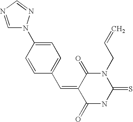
O=C1C(=CC2=CC=C(N3C=NC=N3)C=C2)C(=O)N(CC=C)C(=S)N1
